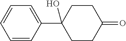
C1=C(C2(O)CCC(=O)CC2)C=CC=C1
